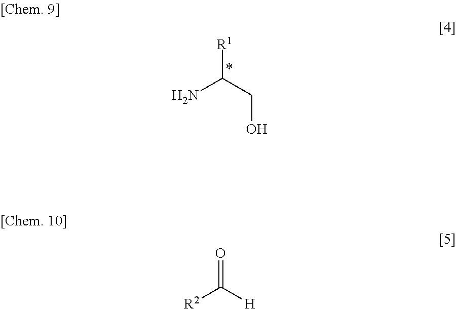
[R1]C(CO)N.[R2]C([H])=O
